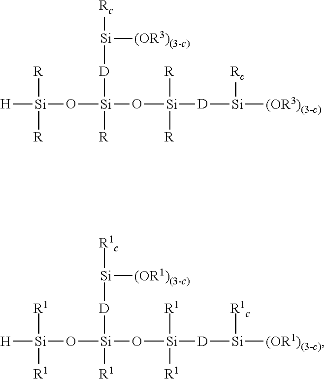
[H][Si]([R])([R])O[Si]([D][Si]([Rc])[(OR3)(3-c)])(O[Si]([R])([R])[D][Si]([Rc])[(OR3)(3-c)])[R].[H][Si]([R1])([R1])O[Si]([D][Si]([R1c])[(OR1)(3-c)])(O[Si]([R1])([R1])[D][Si]([R1c])[(OR1)(3-c)])[R1]
